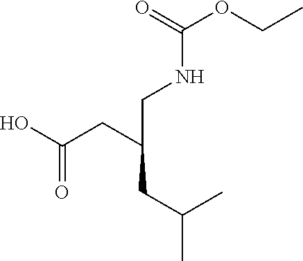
OC(CC(CNC(OCC)=O)CC(C)C)=O
